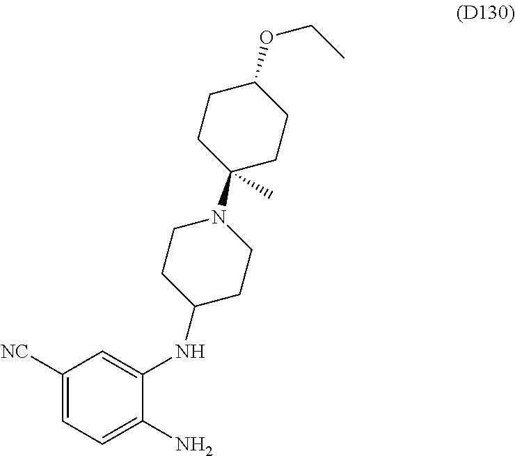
C1([NC])=CC=C(N)C(NC2CCN(C3(C)CCC(OCC)CC3)CC2)=C1
